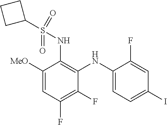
C1([MeO])=CC(F)=C(F)C(NC2=CC=C(I)C=C2F)=C1NS(=O)(=O)C1CCC1
